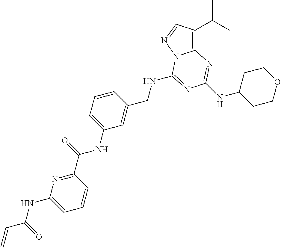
C(NC1=NC(NC2CCOCC2)=NC2=C(C(C)C)C=NN21)C1=CC(NC(C2=NC(NC(=O)C=C)=CC=C2)=O)=CC=C1
